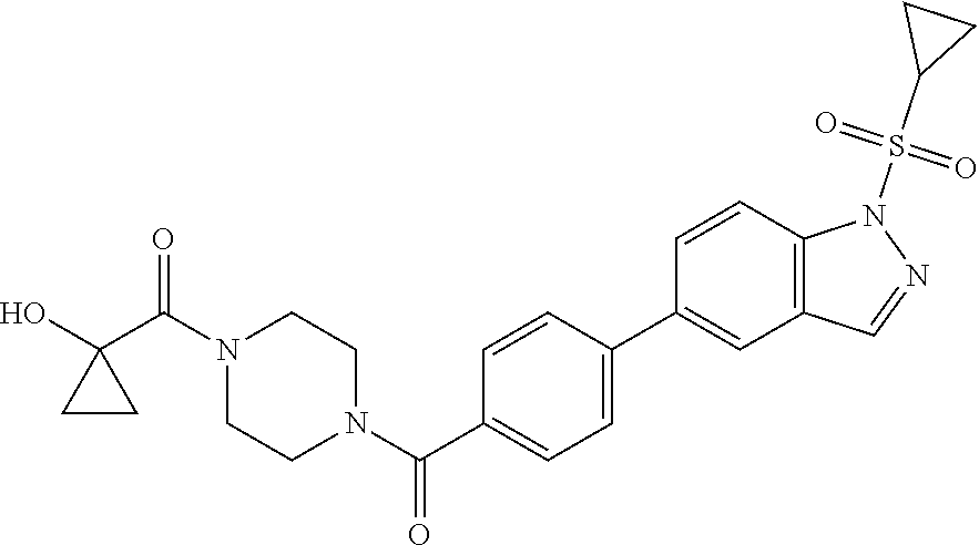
OC1(C(N2CCN(C(=O)C3=CC=C(C4=CC5=C(C=C4)N(S(C4CC4)(=O)=O)N=C5)C=C3)CC2)=O)CC1
